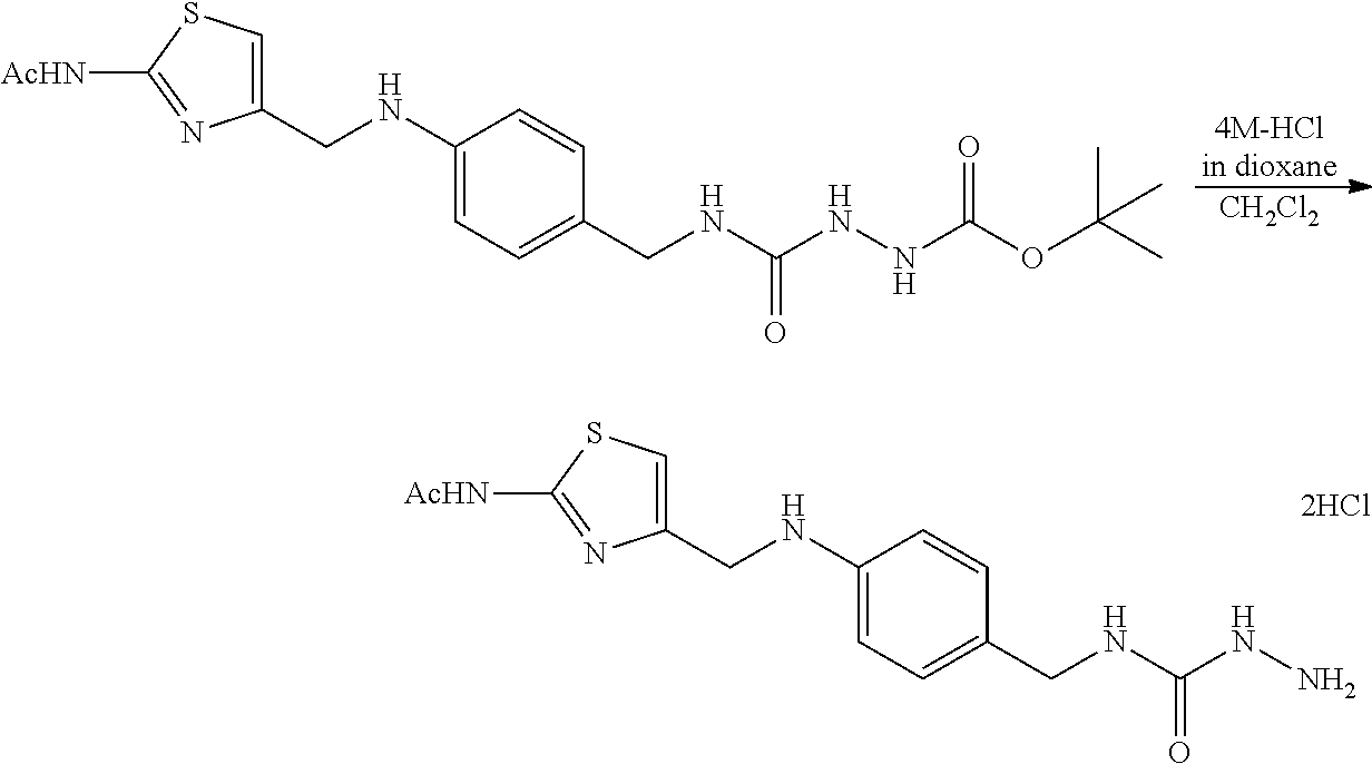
[4M-HCl in dioxane].[CH2Cl2].C1(CNC2=CC=C(CNC(=O)NNC(=O)OC(C)(C)C)C=C2)=CSC([AcHN])=N1.C1(CNC2=CC=C(CNC(=O)NN)C=C2)=CSC([AcHN])=N1.[2HCl]
